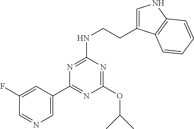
C1(C2=NC(OC(C)C)=NC(NCCC3=CNC4=C3C=CC=C4)=N2)=CN=CC(F)=C1
